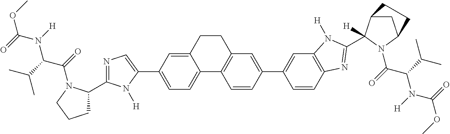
C1=C(C2=CN=C(C3CCCN3C(=O)C(C(C)C)N(C(OC)=O)[H])N2[H])C=C2C(=C1)C1=C(CC2)C=C(C2=CC3=C(C=C2)N=C(C2([H])C4CC(N2C(=O)C(C(C)C)N(C(OC)=O)[H])CC4)N3[H])C=C1
